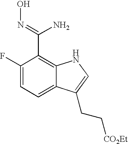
C1(F)=CC=C2C(=C1C(=NO)N)NC=C2CC[CO2Et]
